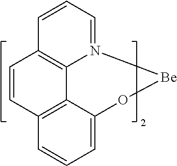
C1=CC2=C3N(=C1)[Be]OC1=CC=CC(=C31)C=C2
